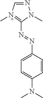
C1(N=NC2=CC=C(N(C)C)C=C2)=[N+](C)C=NN1C
